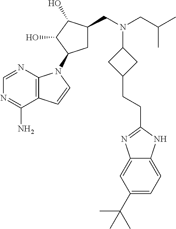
NC1=NC=NC2=C1C=CN2C1CC(CN(CC(C)C)C2CC(CCC3=NC4=CC(C(C)(C)C)=CC=C4N3)C2)C(O)C1O
